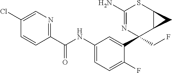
C1(N)=NC(C2=CC(NC(C3=NC=C(Cl)C=C3)=O)=CC=C2F)(CF)C2C(S1)C2
